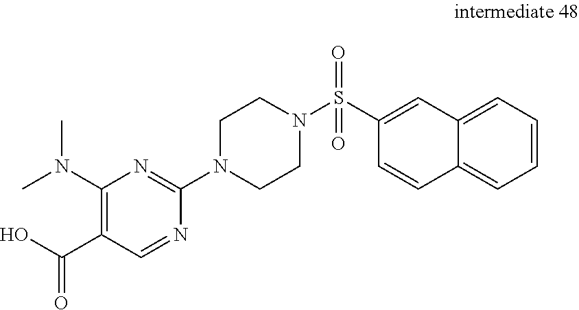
C1(S(N2CCN(C3=NC(N(C)C)=C(C(O)=O)C=N3)CC2)(=O)=O)=CC2=CC=CC=C2C=C1
